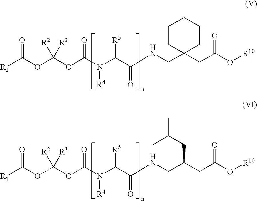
[R1]C(OC(OC(N(C(C(NCC1(CC(O[R10])=O)CCCCC1)=O)[R5])[R4])=O)([R2])[R3])=O.[R1]C(OC(OC(N(C(C(NCC(CC(O[R10])=O)CC(C)C)=O)[R5])[R4])=O)([R2])[R3])=O
